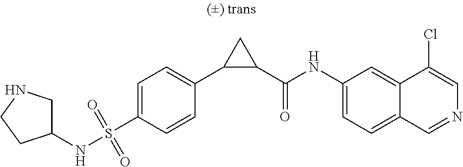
N(S(C1=CC=C(C2C(C(NC3=CC=C4C(=C3)C(Cl)=CN=C4)=O)C2)C=C1)(=O)=O)C1CNCC1
